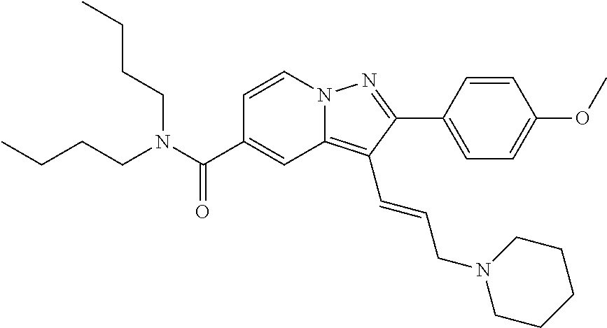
C1=CN2C(=C(C=CCN3CCCCC3)C(C3=CC=C(OC)C=C3)=N2)C=C1C(N(CCCC)CCCC)=O
